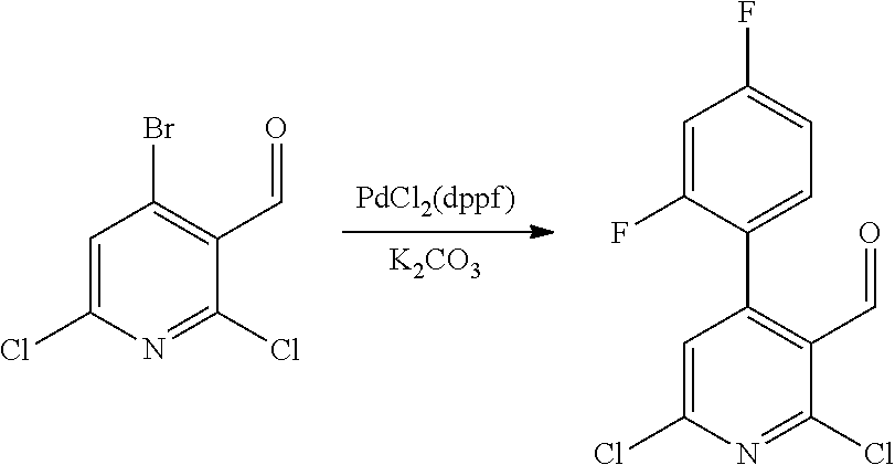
[K2CO3].C1=C(Cl)N=C(Cl)C(C=O)=C1C1=CC=C(F)C=C1F.C1=C(Cl)N=C(Cl)C(C=O)=C1Br
